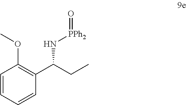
C1=CC=CC(C(CC)N[PPh2]=O)=C1OC
